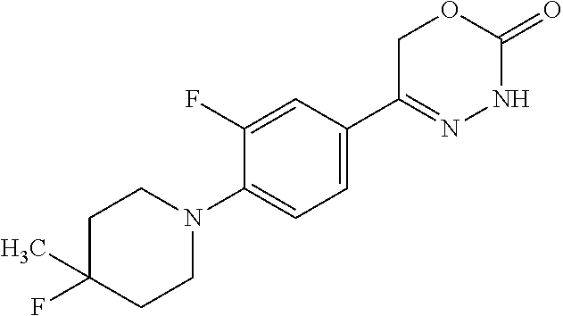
C1C(F)(C)CCN(C2=CC=C(C3=NNC(=O)OC3)C=C2F)C1
